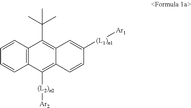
C1=CC=CC2=C1C(C(C)(C)C)=C1C=C([(L1)n1][Ar1])C=CC1=C2[(L2)n2][Ar2]
